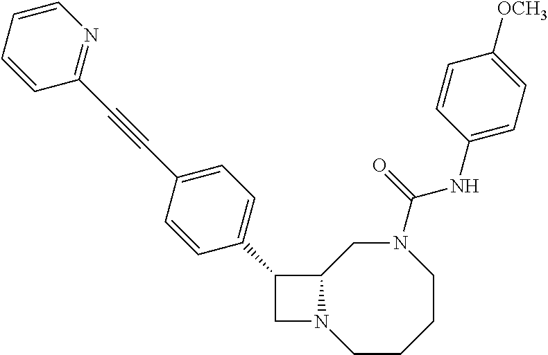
C1N2C(C1C1=CC=C(C#CC3=NC=CC=C3)C=C1)CN(C(NC1=CC=C([OCH3])C=C1)=O)CCCC2
